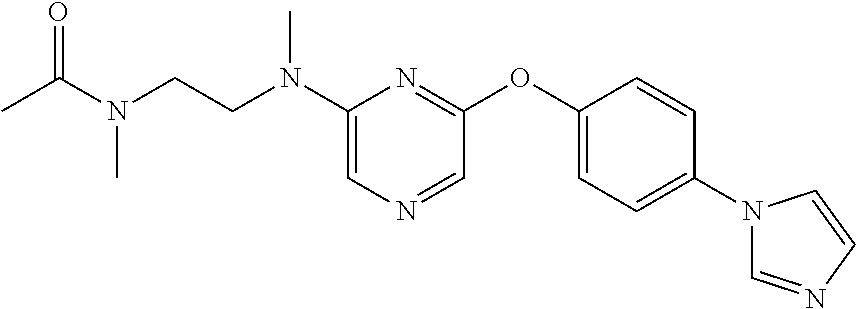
C1(N(CCN(C(C)=O)C)C)=CN=CC(OC2=CC=C(N3C=NC=C3)C=C2)=N1
